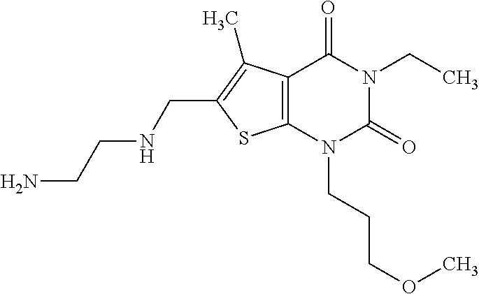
C12=C(N(CCCOC)C(=O)N(CC)C1=O)SC(CNCCN)=C2C
